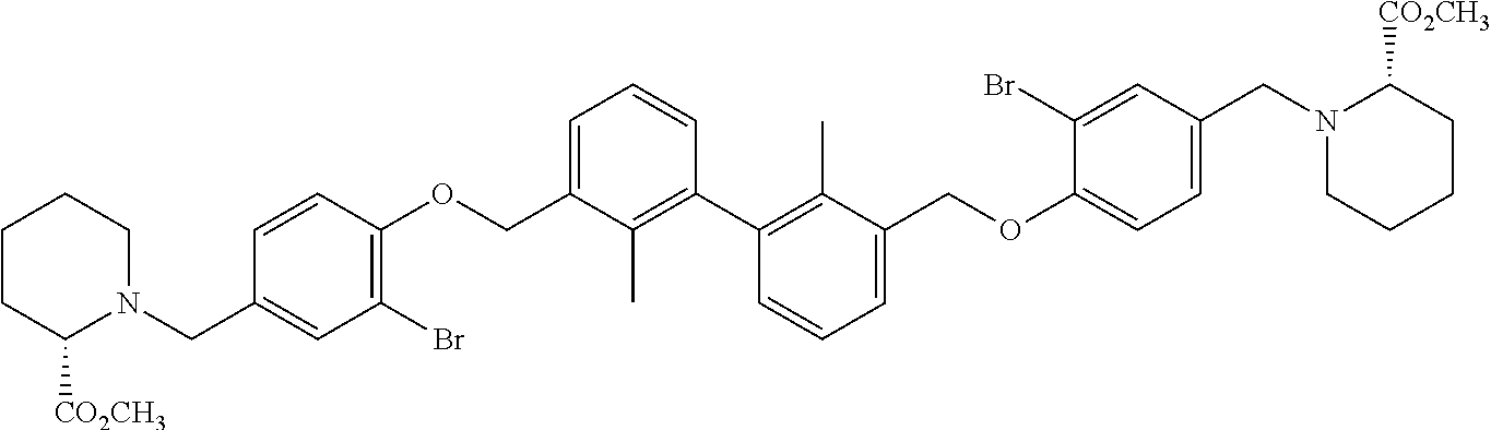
C1(CN2CCCCC2[CO2CH3])=CC(Br)=C(OCC2=CC=CC(C3=C(C)C(COC4=CC=C(CN5CCCCC5[CO2CH3])C=C4Br)=CC=C3)=C2C)C=C1
